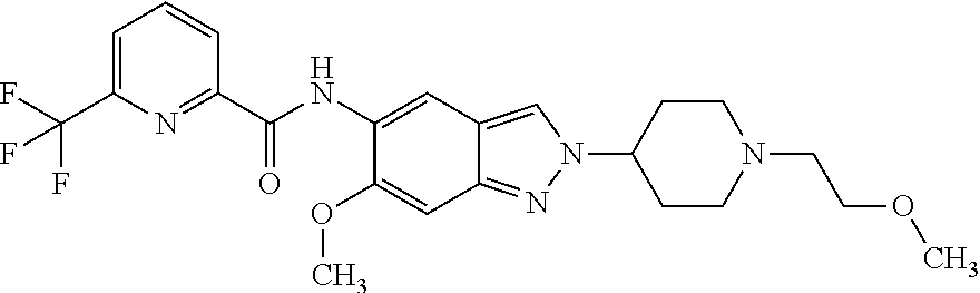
N(C1=CC2=CN(C3CCN(CCOC)CC3)N=C2C=C1OC)C(C1=NC(C(F)(F)F)=CC=C1)=O
